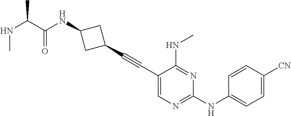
C1(C#CC2CC(NC(C(NC)C)=O)C2)=CN=C(NC2=CC=C([CN])C=C2)N=C1NC
